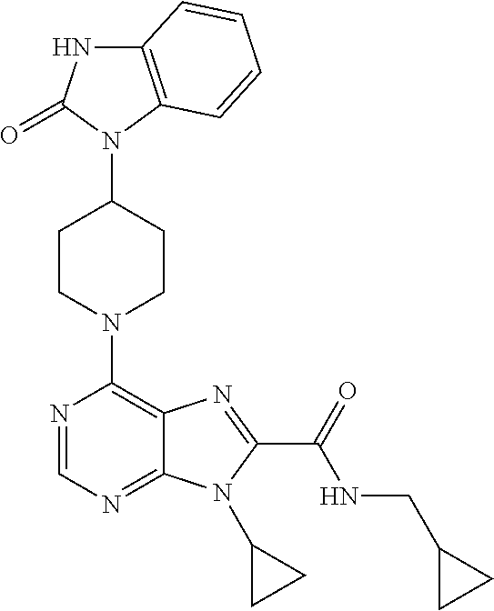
C1CN(C2=C3C(=NC=N2)N(C2CC2)C(C(=O)NCC2CC2)=N3)CCC1N1C2=C(NC1=O)C=CC=C2
